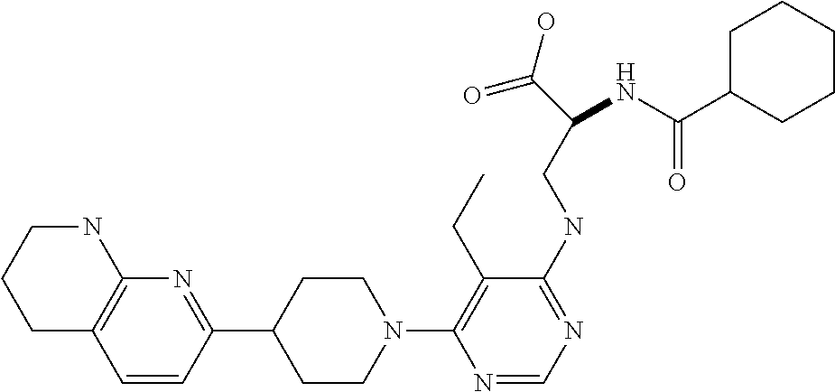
N1(C2=C(CC)C(NCC(C(=O)O)NC(C3CCCCC3)=O)=NC=N2)CCC(C2=NC3=C(C=C2)CCCN3)CC1
